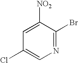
C1=C([NO2])C(Br)=NC=C1Cl
